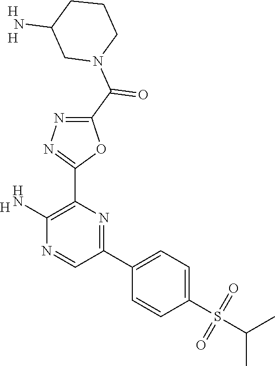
[H].C1(N)=C(C2=NN=C(C(N3CCCC(N)C3)=O)O2)N=C(C2=CC=C(S(=O)(=O)C(C)C)C=C2)C=N1.[H].[H]
